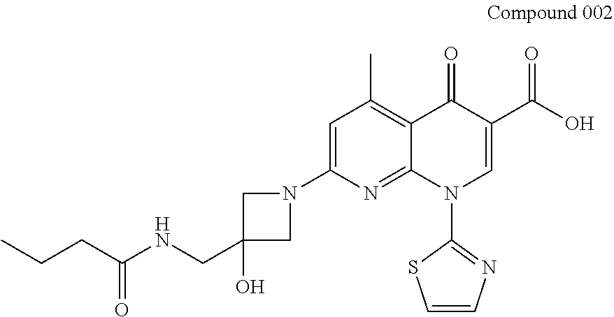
C1=C(N2CC(CNC(CCC)=O)(O)C2)N=C2C(=C1C)C(=O)C(C(=O)O)=CN2C1=NC=CS1
